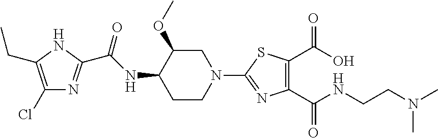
N1C(CC)=C(Cl)N=C1C(NC1C(OC)CN(C2=NC(C(NCCN(C)C)=O)=C(C(O)=O)S2)CC1)=O
